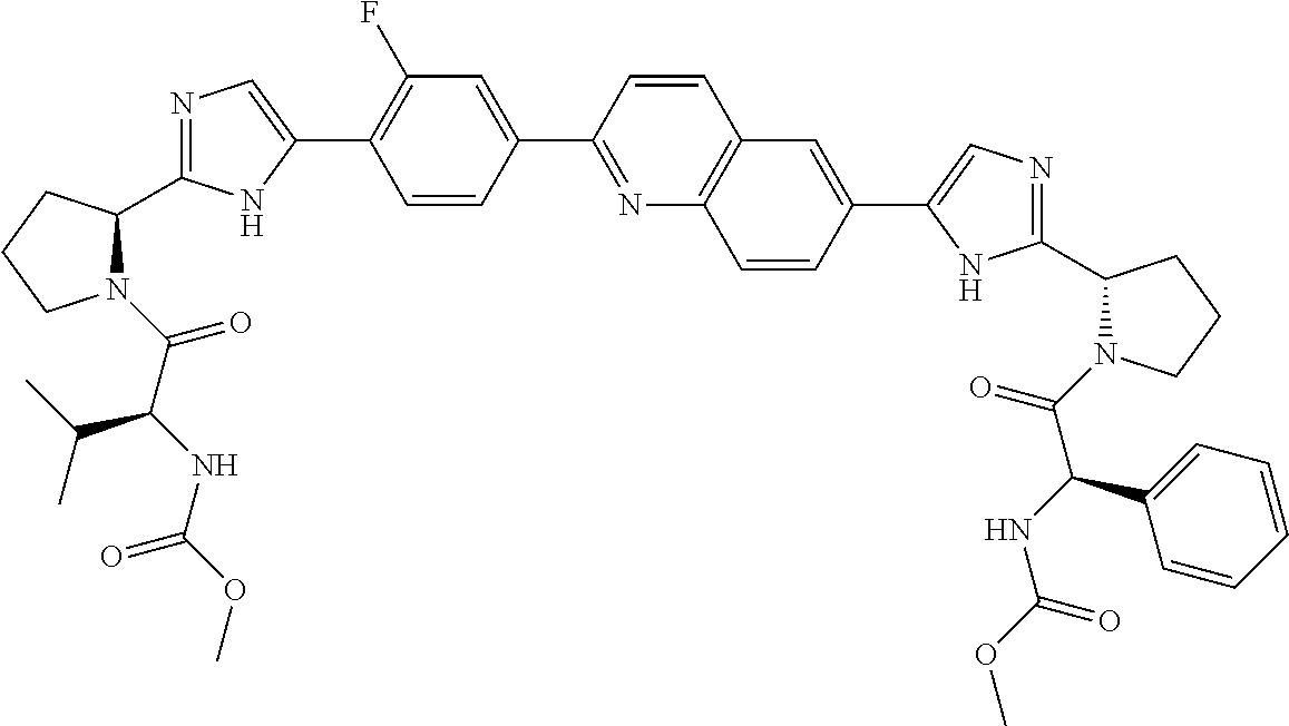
N1(C(=O)C(NC(OC)=O)C(C)C)C(C2=NC=C(C3=C(F)C=C(C4=NC5=C(C=C4)C=C(C4=CN=C(C6N(C(=O)C(NC(OC)=O)C7=CC=CC=C7)CCC6)N4)C=C5)C=C3)N2)CCC1
